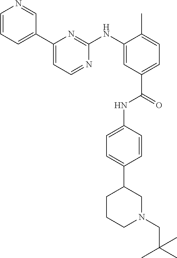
C1=CC=C(C2=CC=NC(NC3=CC(C(=O)NC4=CC=C(C5CCCN(CC(C)(C)C)C5)C=C4)=CC=C3C)=N2)C=N1
